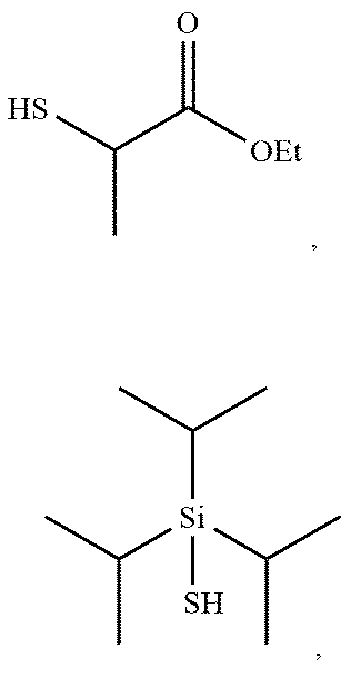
C(C([OEt])=O)(S)C.C([Si](C(C)C)(C(C)C)S)(C)C
